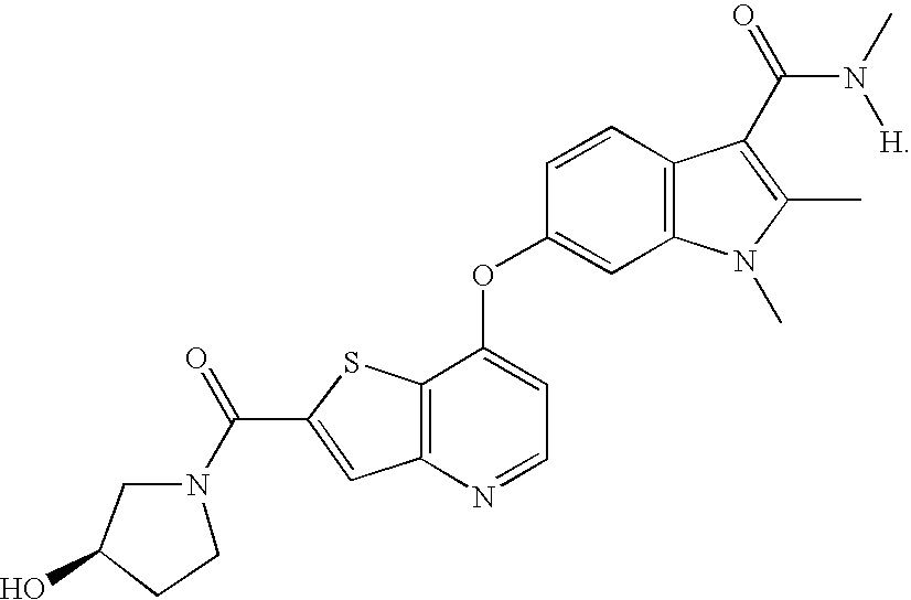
C1(O)CCN(C(C2=CC3=C(S2)C(OC2=CC4=C(C=C2)C(C(N([H])C)=O)=C(C)N4C)=CC=N3)=O)C1
